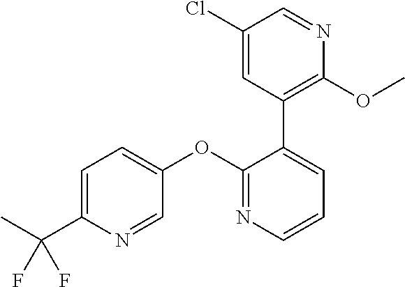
C1(OC2=CC=C(C(C)(F)F)N=C2)=NC=CC=C1C1=C(OC)N=CC(Cl)=C1
